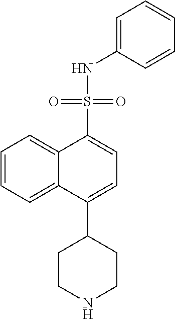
C1=C(C2CCNCC2)C2=CC=CC=C2C(S(NC2=CC=CC=C2)(=O)=O)=C1
